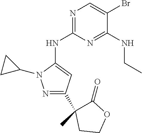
N1=C(NC2=CC(C3(C)C(=O)OCC3)=NN2C2CC2)N=C(NCC)C(Br)=C1
